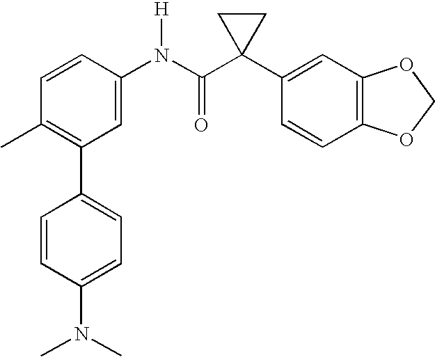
C1=CC(N(C(C2(C3=CC4=C(C=C3)OCO4)CC2)=O)[H])=CC(C2=CC=C(N(C)C)C=C2)=C1C
